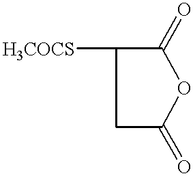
C1C(=O)OC(=O)C1[H3COCS]
